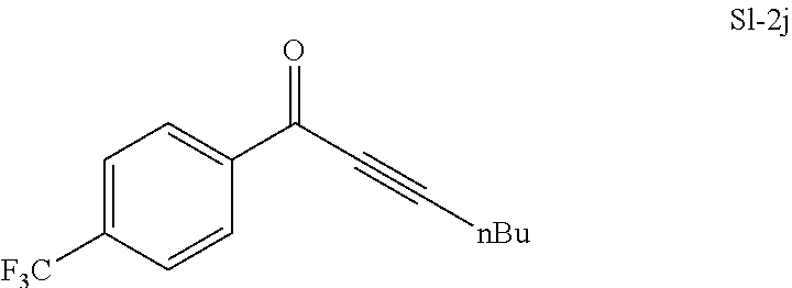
C1=C(C(C#C[nBu])=O)C=CC([F3C])=C1
